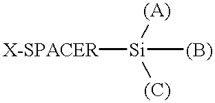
[X-SPACER][Si]([(B)])([(A)])[(C)]
